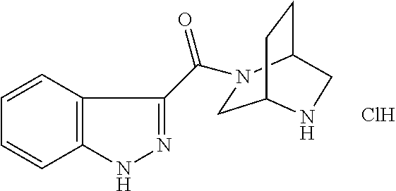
Cl.C1N(C(=O)C2=NNC3=C2C=CC=C3)C2CCC1NC2
